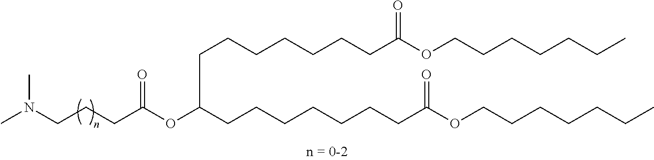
CN(CCCC(OC(CCCCCCCC(OCCCCCCC)=O)CCCCCCCC(OCCCCCCC)=O)=O)C
